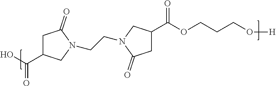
C1C(C(O)=O)CN(CCN2CC(C(OCCCO[H])=O)CC2=O)C1=O
